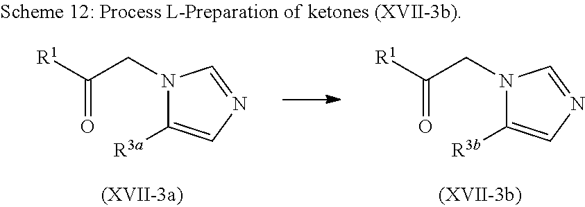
N1(CC([R1])=O)C([R3a])=CN=C1.N1(CC([R1])=O)C([R3b])=CN=C1
